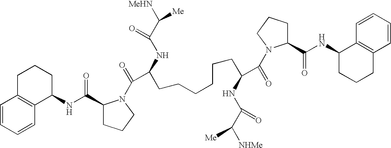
C1=CC=CC2=C1CCCC2NC(=O)C1CCCN1C(=O)C(NC(C([MeHN])[Me])=O)CCCCCCC(C(=O)N1C(C(NC2CCCC3=C2C=CC=C3)=O)CCC1)NC(=O)C([NHMe])[Me]
